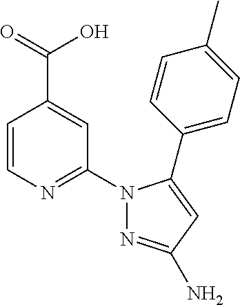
C1=CN=C(N2N=C(N)C=C2C2=CC=C(C)C=C2)C=C1C(=O)O
